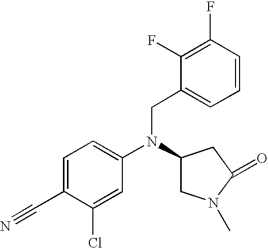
C1=C(C#N)C(Cl)=CC(N(CC2=CC=CC(F)=C2F)C2CN(C)C(=O)C2)=C1
